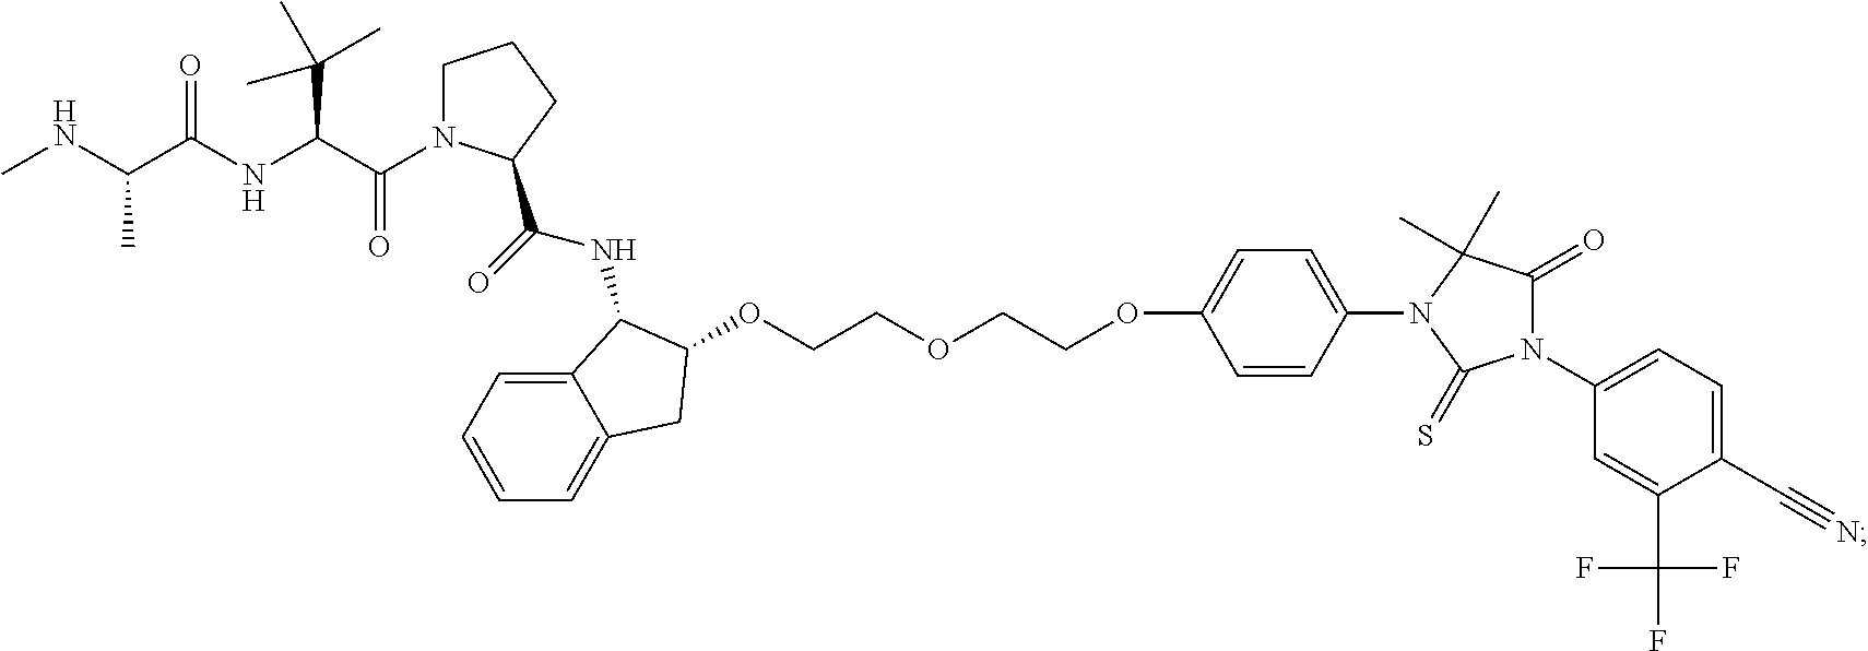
C12=CC=CC=C1CC(OCCOCCOC1=CC=C(N3C(C)(C)C(=O)N(C4=CC=C(C#N)C(C(F)(F)F)=C4)C3=S)C=C1)C2NC(C1N(C(C(NC(C(NC)C)=O)C(C)(C)C)=O)CCC1)=O
